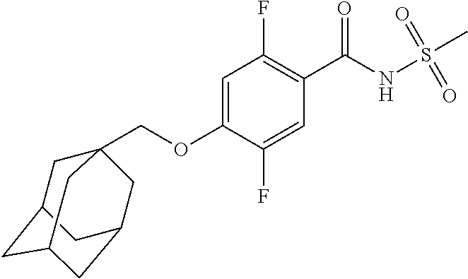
C1=C(OCC23CC4CC(CC(C2)C4)C3)C(F)=CC(C(NS(C)(=O)=O)=O)=C1F
